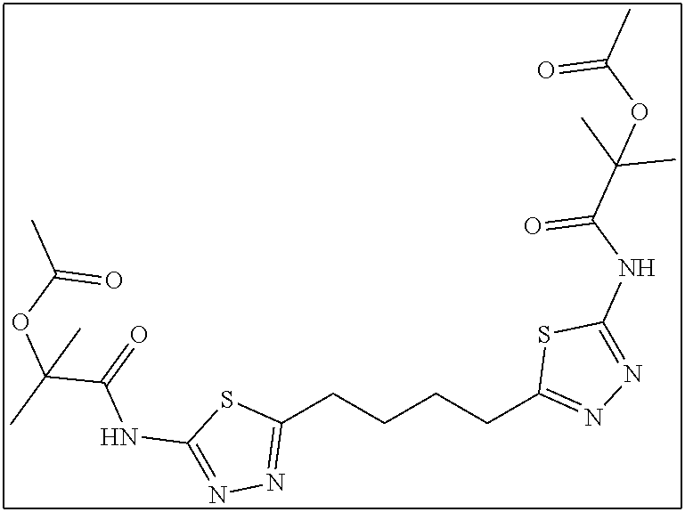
C1(CCCCC2=NN=C(NC(=O)C(C)(C)OC(=O)C)S2)=NN=C(NC(=O)C(OC(=O)C)(C)C)S1
